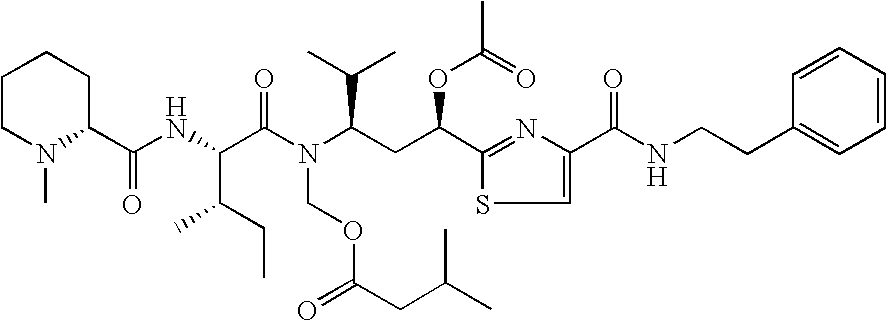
N(C(C(N(C(CC(C1=NC(C(=O)NCCC2=CC=CC=C2)=CS1)OC(=O)C)C(C)C)COC(CC(C)C)=O)=O)C(C)CC)C(C1CCCCN1C)=O
